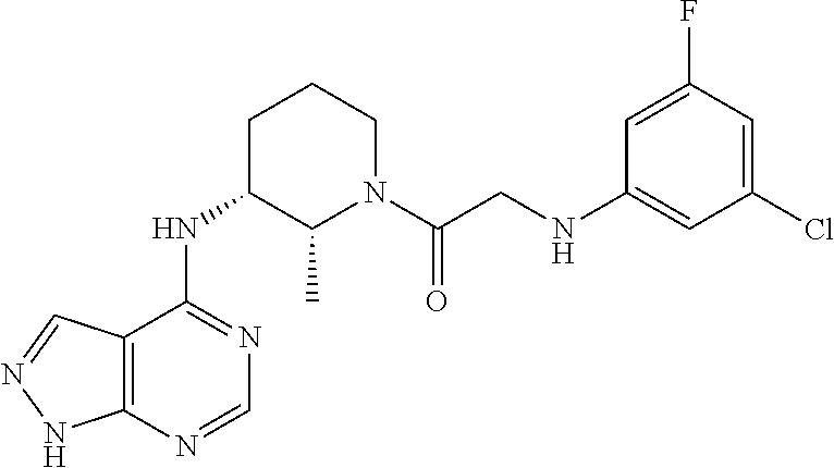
C1(NC2=NC=NC3=C2C=NN3)CCCN(C(CNC2=CC(Cl)=CC(F)=C2)=O)C1C
